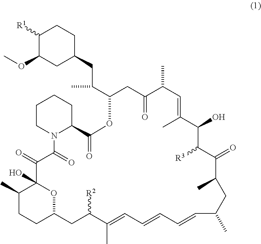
C1([R1])C(OC)CC(CC(C2CC(=O)C(C)C=C(C)C(O)C([R3])C(=O)C(C)CC(C)C=CC=CC=C(C)C([R2])CC3CCC(C)C(O)(O3)C(=O)C(=O)N3C(CCCC3)C(=O)O2)C)CC1
